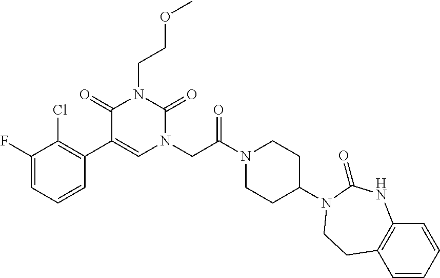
C1(F)=CC=CC(C2=CN(CC(N3CCC(N4C(=O)NC5=C(C=CC=C5)CC4)CC3)=O)C(=O)N(CCOC)C2=O)=C1Cl
